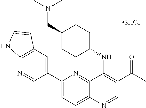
C12=NC(C3=CC4=C(N=C3)NC=C4)=CC=C1N=CC(C(C)=O)=C2NC1CCC(CN(C)C)CC1
